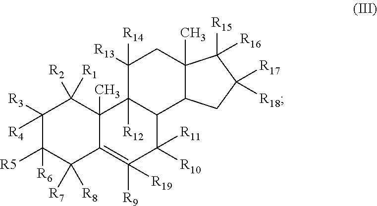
C1([R3])([R4])C([R5])([R6])C([R7])([R8])C2=C([R9])([R19])C([R11])([R10])C3C([R12])(C2(C)C1([R2])[R1])C([R13])([R14])CC1(C)C3CC([R17])([R18])C1([R15])[R16]
